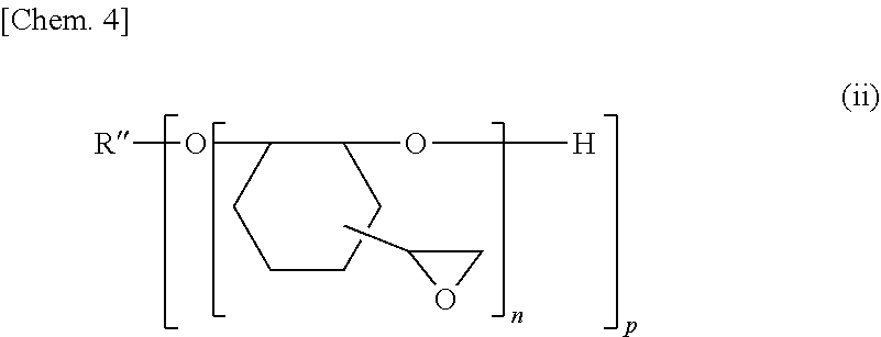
[R]OC1CCCCC1O[H].CC1CO1
